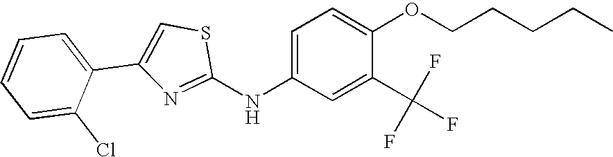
C1=CC=C(C2=CSC(NC3=CC=C(OCCCCC)C(C(F)(F)F)=C3)=N2)C(Cl)=C1
